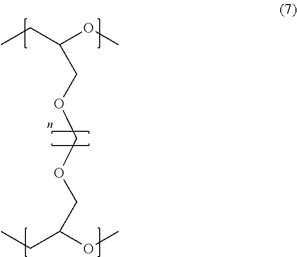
CCC(OC)COCOCC(CC)OC
